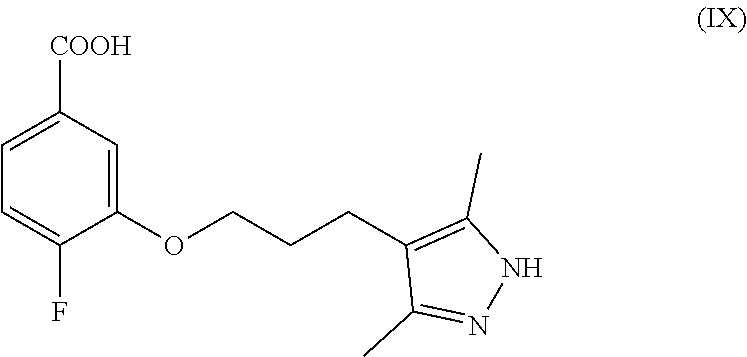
C1=C([COOH])C=C(OCCCC2=C(C)NN=C2C)C(F)=C1
